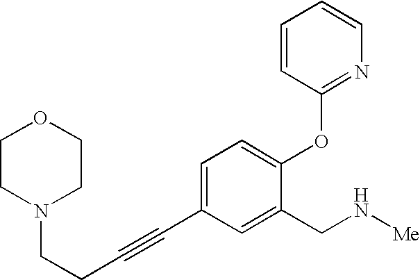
C1CN(CCC#CC2=CC=C(OC3=NC=CC=C3)C(CN[Me])=C2)CCO1
